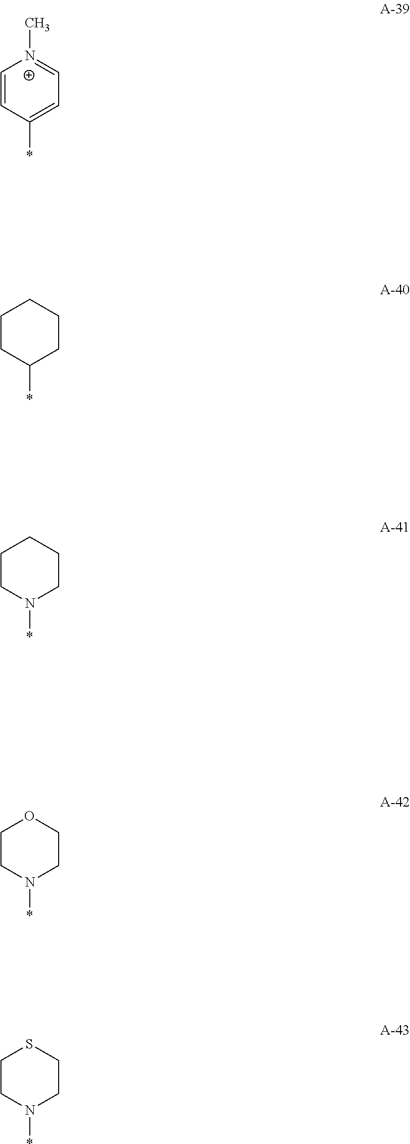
*N1CCCCC1.N1(*)CCOCC1.C1(*)=CC=[N+](C)C=C1.C1(*)CCCCC1.N1(*)CCSCC1
